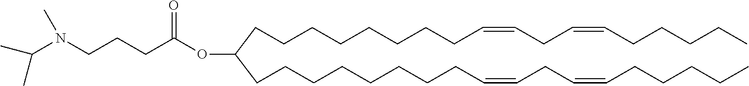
C(CCCCCCCCC=CCC=CCCCCC)(CCCCCCCCC=CCC=CCCCCC)OC(CCCN(C(C)C)C)=O
